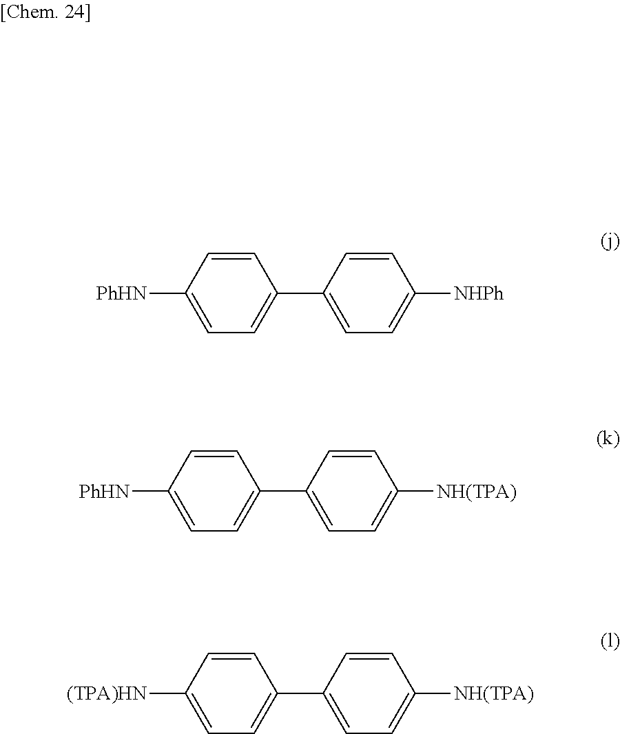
C1(C2=CC=C([NHPh])C=C2)=CC=C([PhHN])C=C1.C1(C2=CC=C([NH(TPA)])C=C2)=CC=C([PhHN])C=C1.C1(C2=CC=C([NH(TPA)])C=C2)=CC=C([(TPA)HN])C=C1
